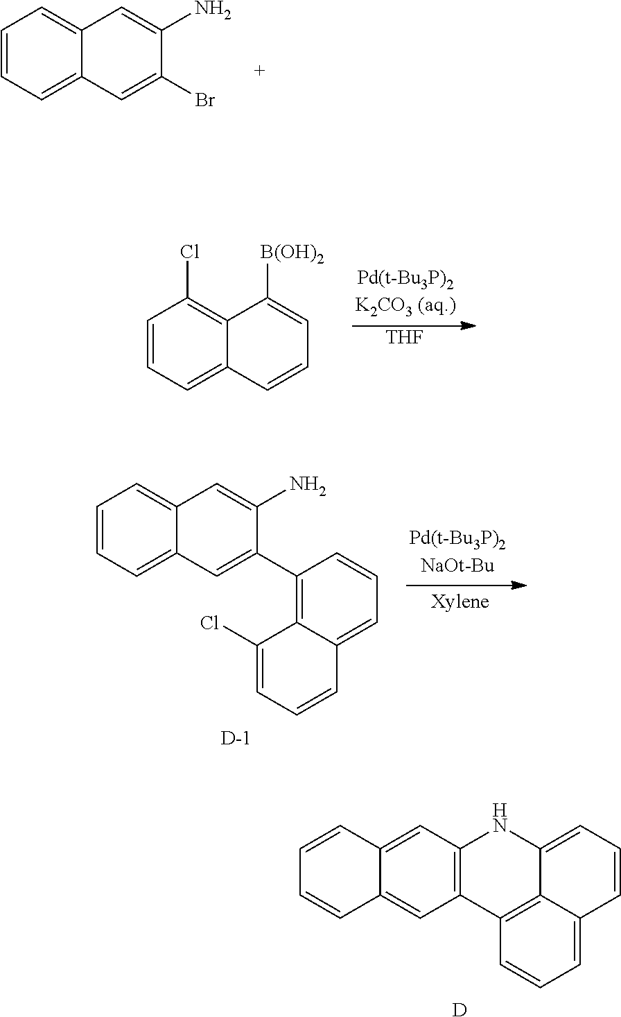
C12=C(C=C3C(=C1)C=CC=C3)NC1=CC=CC3=CC=CC2=C13.[D].C1=CC=C2C(=C1)C=C(N)C(Br)=C2.C1=CC=C2C(=C1)C=C(N)C(C1=C3C(=CC=C1)C=CC=C3Cl)=C2.[D].C1=CC=C2C(=C1Cl)C([B(OH)2])=CC=C2.[THF]
